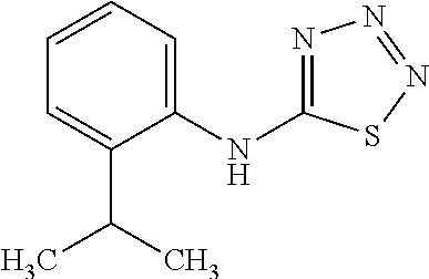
C1=CC=C(NC2=NN=NS2)C(C(C)C)=C1
